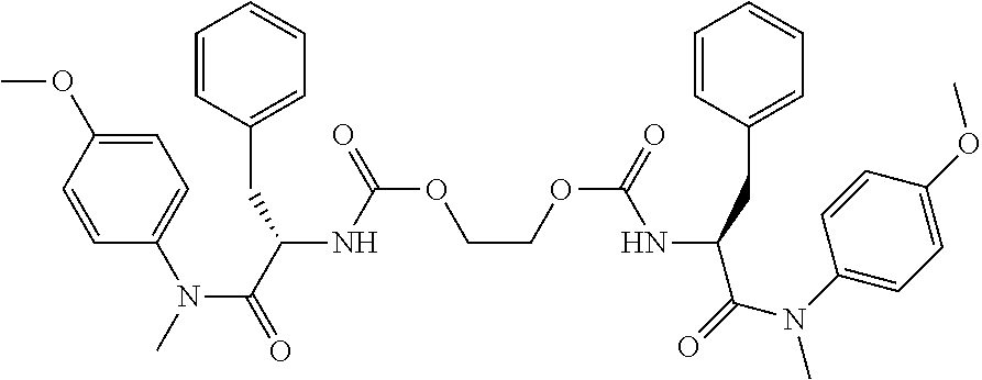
N(C(=O)C(NC(OCCOC(NC(C(=O)N(C1=CC=C(OC)C=C1)C)CC1=CC=CC=C1)=O)=O)CC1=CC=CC=C1)(C1=CC=C(OC)C=C1)C
